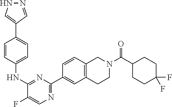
C1(C2=CC=C(NC3=NC(C4=CC5=C(C=C4)CN(C(C4CCC(F)(F)CC4)=O)CC5)=NC=C3F)C=C2)=CNN=C1
